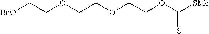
[BnO]CCOCCOCCOC([SMe])=S
